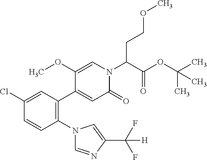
C1(Cl)=CC(C2=CC(=O)N(C(C(OC(C)(C)C)=O)CCOC)C=C2OC)=C(N2C=NC(C(F)(F)[H])=C2)C=C1
